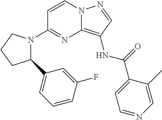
C1=CN2C(=C(NC(=O)C3=CC=NC=C3C)C=N2)N=C1N1C(C2=CC=CC(F)=C2)CCC1
